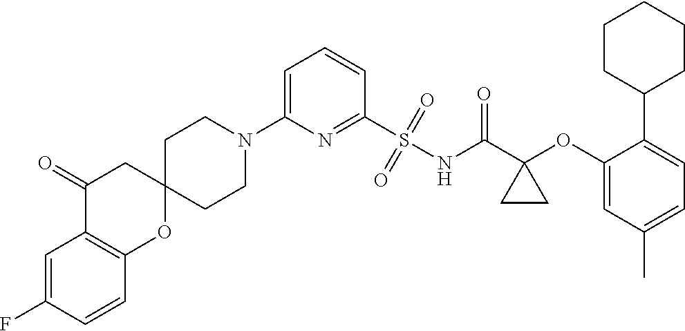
C1(N2CCC3(CC2)CC(=O)C2=C(O3)C=CC(F)=C2)=CC=CC(S(=O)(=O)NC(C2(OC3=CC(C)=CC=C3C3CCCCC3)CC2)=O)=N1
